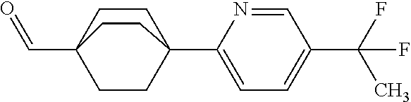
C1=C(C23CCC(C=O)(CC2)CC3)N=CC(C(F)(C)F)=C1
